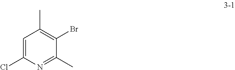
C1=C(Cl)N=C(C)C(Br)=C1C
